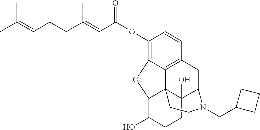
C1(OC(C=C(CCC=C(C)C)C)=O)=C2C3=C(C=C1)CC1C4(O)C3(C(C(O)CC4)O2)CCN1CC1CCC1
